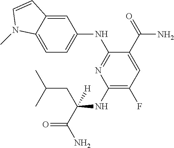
C1(NC(CC(C)C)(C(=O)N)[H])=C(F)C=C(C(=O)N)C(NC2=CC=C3C(=C2)C=CN3C)=N1
